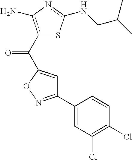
C1(C2=CC(Cl)=C(Cl)C=C2)=NOC(C(C2=C(N)N=C(NCC(C)C)S2)=O)=C1
